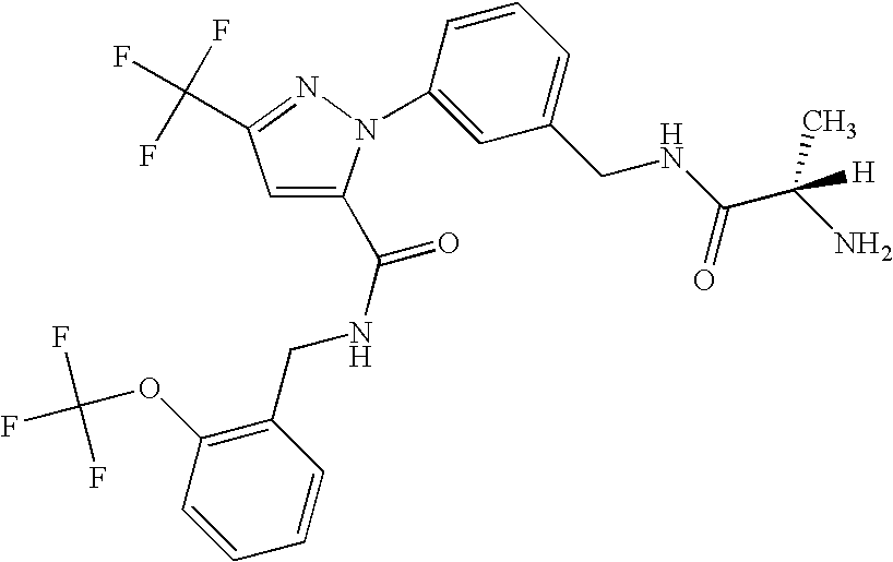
C1=C(C(NCC2=C(OC(F)(F)F)C=CC=C2)=O)N(C2=CC(CNC(C(N)(C)[H])=O)=CC=C2)N=C1C(F)(F)F
